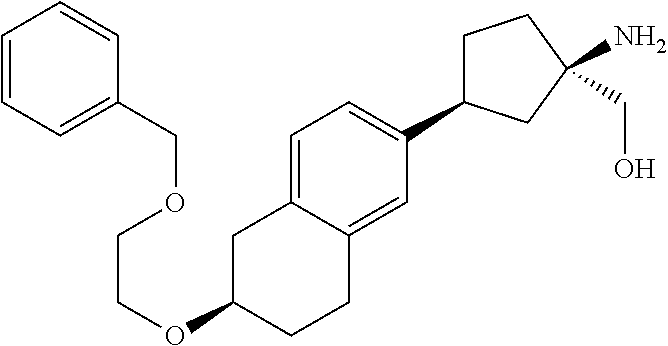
C1C(C2=CC=C3C(=C2)CCC(OCCOCC2=CC=CC=C2)C3)CC(N)(CO)C1
